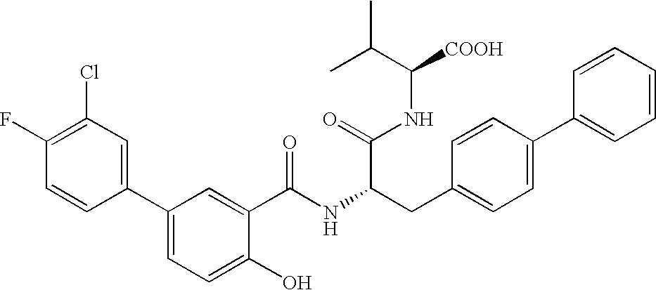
OC1=CC=C(C2=CC(Cl)=C(F)C=C2)C=C1C(NC(CC1=CC=C(C2=CC=CC=C2)C=C1)C(NC([COOH])C(C)C)=O)=O
